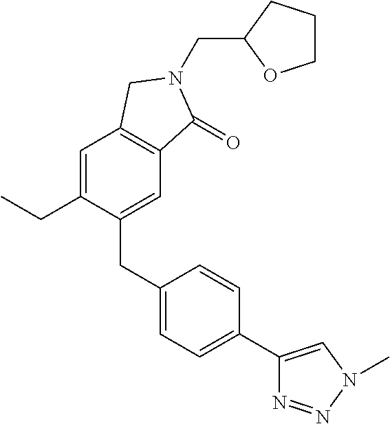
C(C1OCCC1)N1C(=O)C2=C(C=C(CC)C(CC3=CC=C(C4=CN(C)N=N4)C=C3)=C2)C1
